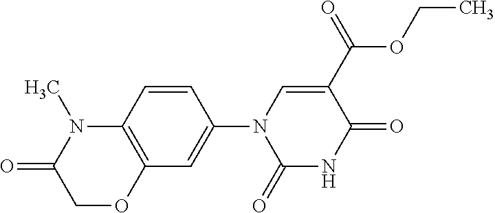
C1(N2C(=O)NC(=O)C(C(OCC)=O)=C2)=CC2=C(C=C1)N(C)C(=O)CO2
